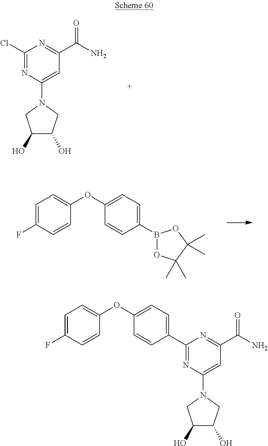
C1(Cl)=NC(N2CC(O)C(O)C2)=CC(C(N)=O)=N1.C1=C(F)C=CC(OC2=CC=C(B3OC(C)(C)C(C)(C)O3)C=C2)=C1.C1=C(F)C=CC(OC2=CC=C(C3=NC(N4CC(O)C(O)C4)=CC(C(N)=O)=N3)C=C2)=C1
